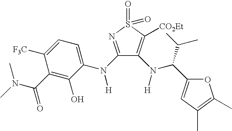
N(C(C1=C(O)C(N(C2=NS(=O)(=O)C([CO2Et])=C2N([H])C(C(C)C)C2=CC(C)=C(C)O2)[H])=CC=C1[F3C])=O)(C)C
